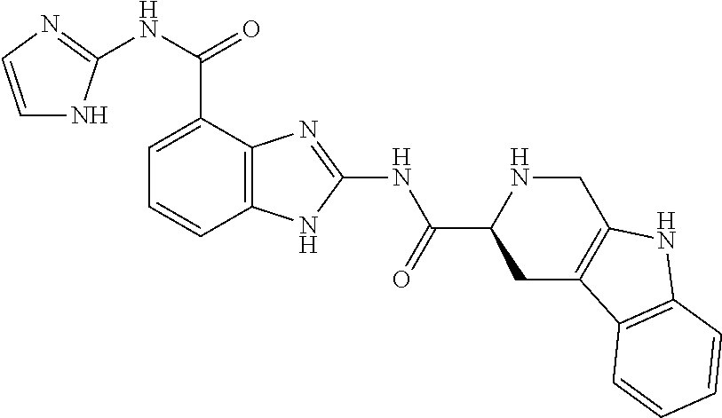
C1=C(C(NC2=NC=CN2)=O)C2=C(C=C1)NC(NC(C1CC3=C(CN1)NC1=C3C=CC=C1)=O)=N2
